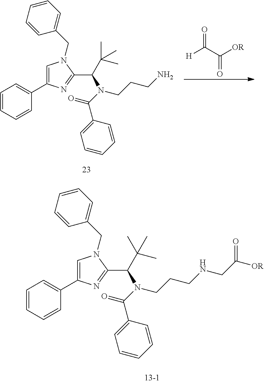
C1=CC=CC(C2=CN(CC3=CC=CC=C3)C(C(C(C)(C)C)N(C(C3=CC=CC=C3)=O)CCCNCC([OR])=O)=N2)=C1.C1=CC=CC(C2=CN(CC3=CC=CC=C3)C(C(N(C(C3=CC=CC=C3)=O)CCCN)C(C)(C)C)=N2)=C1.[H]C(=O)C([OR])=O
